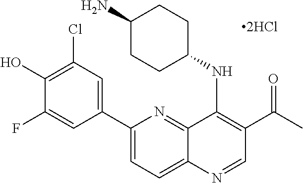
C12=NC(C3=CC(Cl)=C(O)C(F)=C3)=CC=C1N=CC(C(C)=O)=C2NC1CCC(N)CC1
